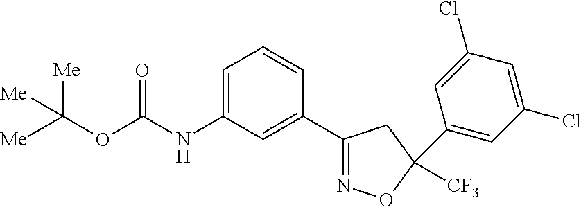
[Me]C(OC(NC1=CC=CC(C2=NOC([CF3])(C3=CC(Cl)=CC(Cl)=C3)C2)=C1)=O)([Me])[Me]
